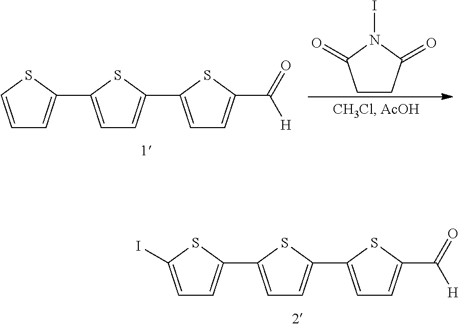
C1=CSC(C2=CC=C(C3=CC=C(C([H])=O)S3)S2)=C1.C1CC(=O)N(I)C1=O.C1=C(I)SC(C2=CC=C(C3=CC=C(C([H])=O)S3)S2)=C1
